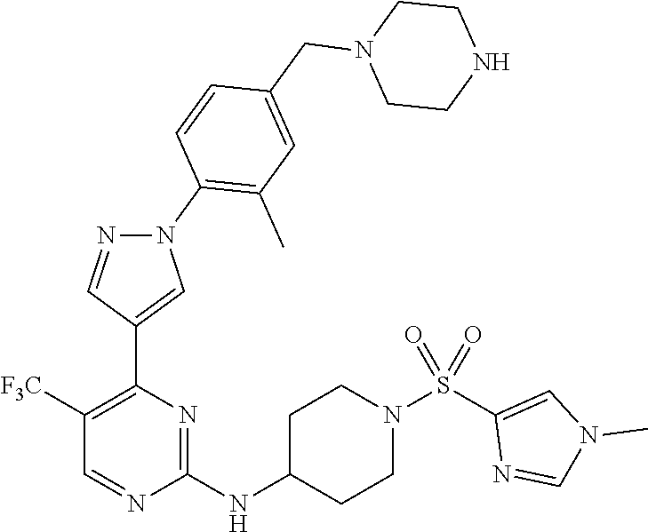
N(C1=NC(C2=CN(C3=C(C)C=C(CN4CCNCC4)C=C3)N=C2)=C([F3C])C=N1)C1CCN(S(=O)(=O)C2=CN(C)C=N2)CC1
